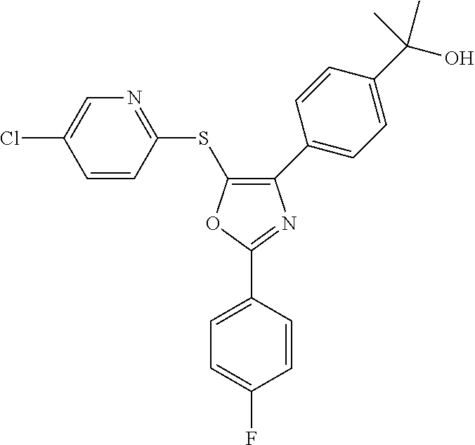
O1C(C2=CC=C(F)C=C2)=NC(C2=CC=C(C(O)(C)C)C=C2)=C1SC1=NC=C(Cl)C=C1
